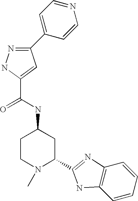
N1=C(C2=CC=NC=C2)C=C(C(NC2CCN(C)C(C3=NC4=C(C=CC=C4)N3)C2)=O)N1
